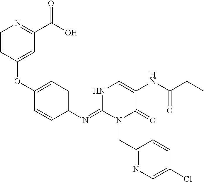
C1(N=C2N(CC3=NC=C(Cl)C=C3)C(=O)C(NC(CC)=O)=CN2)=CC=C(OC2=CC(C(O)=O)=NC=C2)C=C1
